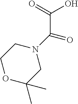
C1N(C(=O)C(=O)O)CCOC1(C)C
